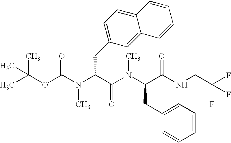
C(OC(N(C(C(N(C(C(NCC(F)(F)F)=O)CC1=CC=CC=C1)C)=O)CC1=CC=C2C(=C1)C=CC=C2)C)=O)(C)(C)C
